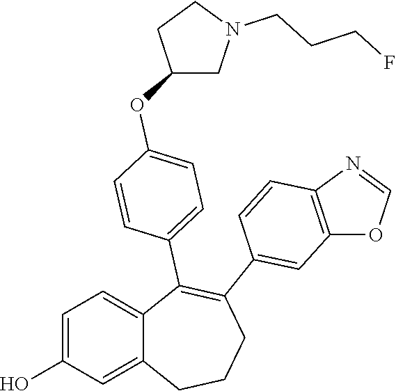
C1=C(O)C=C2C(=C1)C(C1=CC=C(OC3CN(CCCF)CC3)C=C1)=C(C1=CC3=C(C=C1)N=CO3)CCC2
